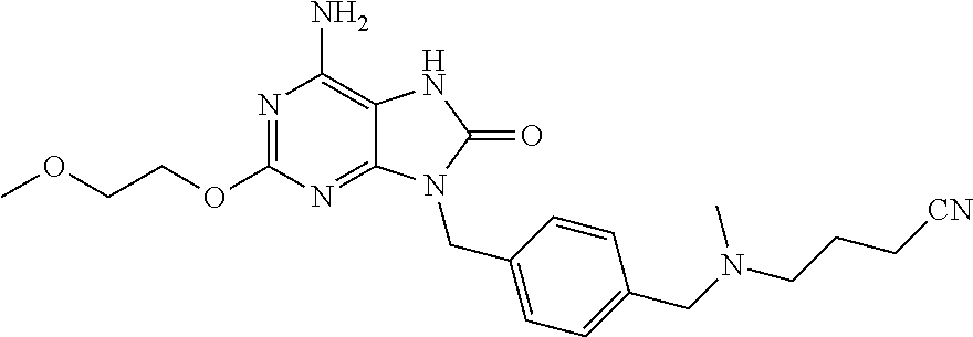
N1=C(OCCOC)N=C2C(=C1N)NC(=O)N2CC1=CC=C(CN(CCC[CN])C)C=C1
